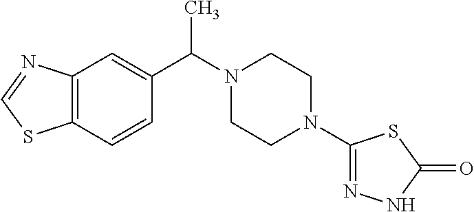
C12=C(C=C(C(C)N3CCN(C4=NNC(=O)S4)CC3)C=C1)N=CS2
